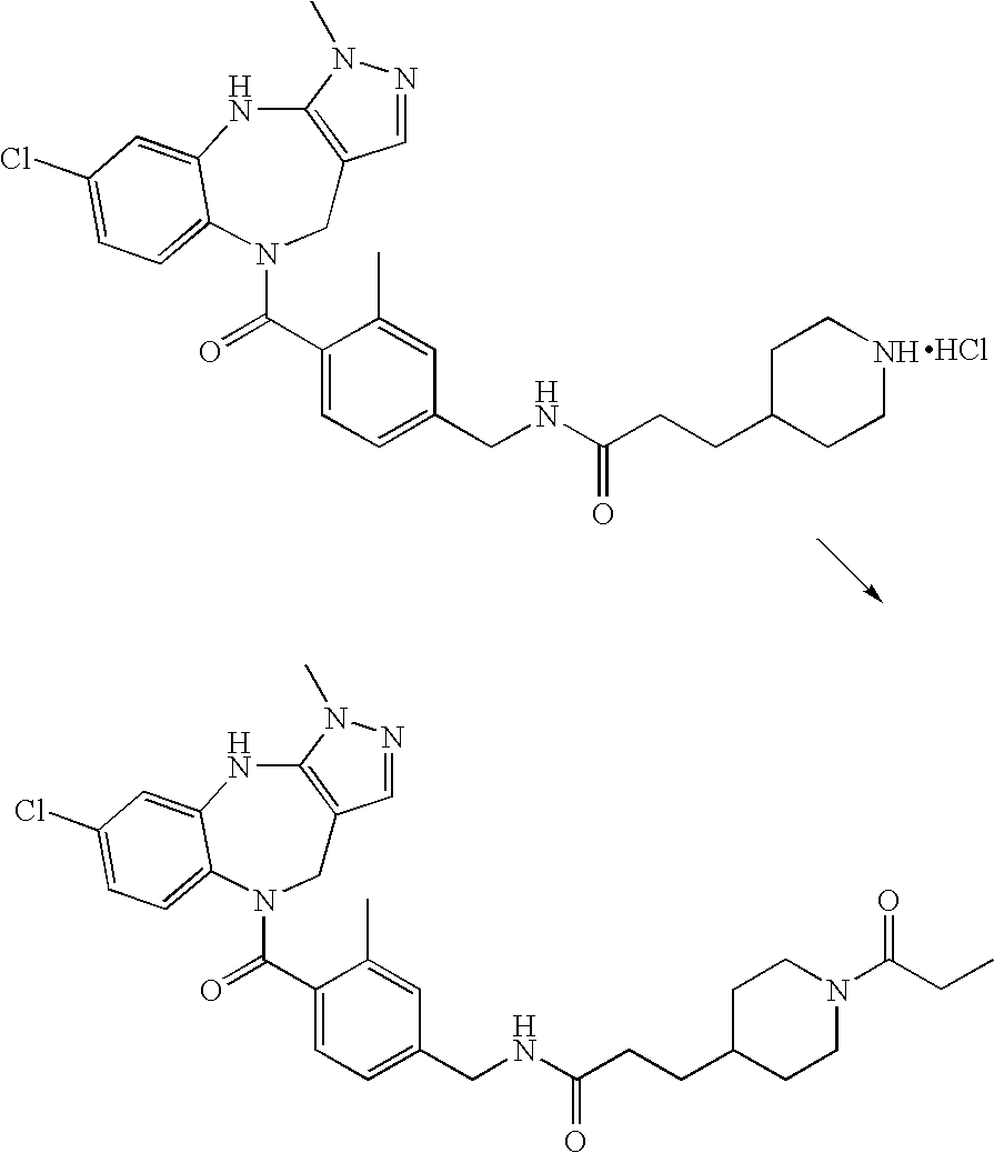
C1=NN(C)C2=C1CN(C(=O)C1=CC=C(CNC(CCC3CCNCC3)=O)C=C1C)C1=CC=C(Cl)C=C1N2.Cl.C1=NN(C)C2=C1CN(C(=O)C1=CC=C(CNC(CCC3CCN(C(CC)=O)CC3)=O)C=C1C)C1=CC=C(Cl)C=C1N2
